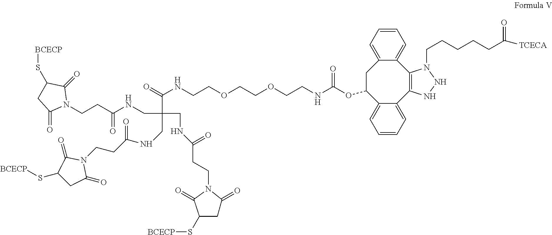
C1(S[BCECP])CC(=O)N(CCC(=O)NCC(C(NCCOCCOCCNC(OC2CC3=CC=CC=C3C3=C(NNN3CCCCCC([TCECA])=O)C3=CC=CC=C23)=O)=O)(CNC(CCN2C(=O)CC(S[BCECP])C2=O)=O)CNC(CCN2C(=O)CC(S[BCECP])C2=O)=O)C1=O
